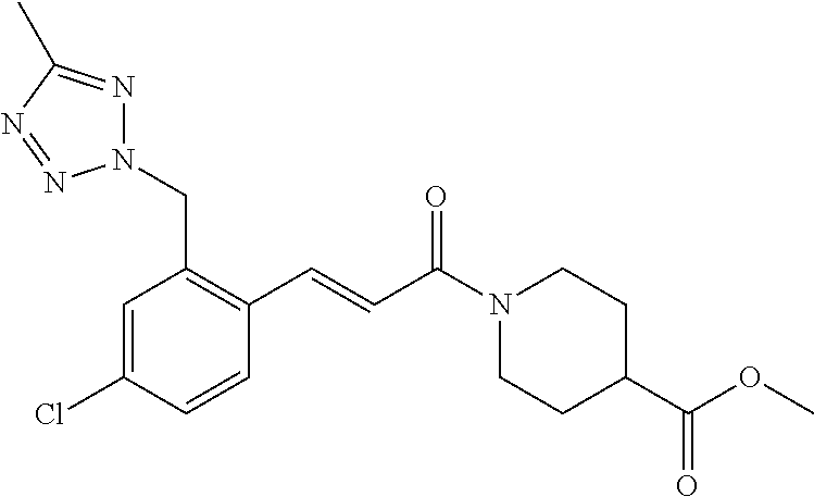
N1(CC2=C(C=CC(N3CCC(C(OC)=O)CC3)=O)C=CC(Cl)=C2)N=C(C)N=N1
